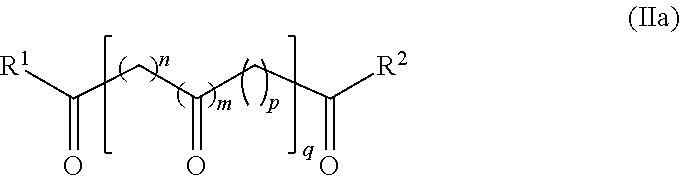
[R1]C(CC(CC([R2])=O)=O)=O
